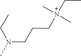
N(CCC[N+](C)(CC)C)(C)CC
